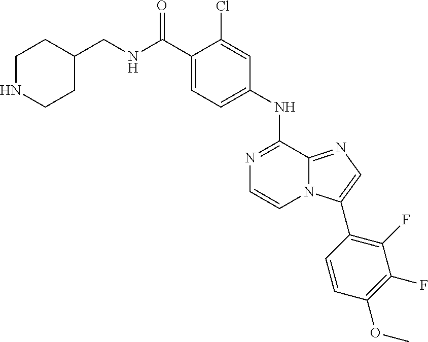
N1=C(NC2=CC=C(C(NCC3CCNCC3)=O)C(Cl)=C2)C2=NC=C(C3=C(F)C(F)=C(OC)C=C3)N2C=C1
